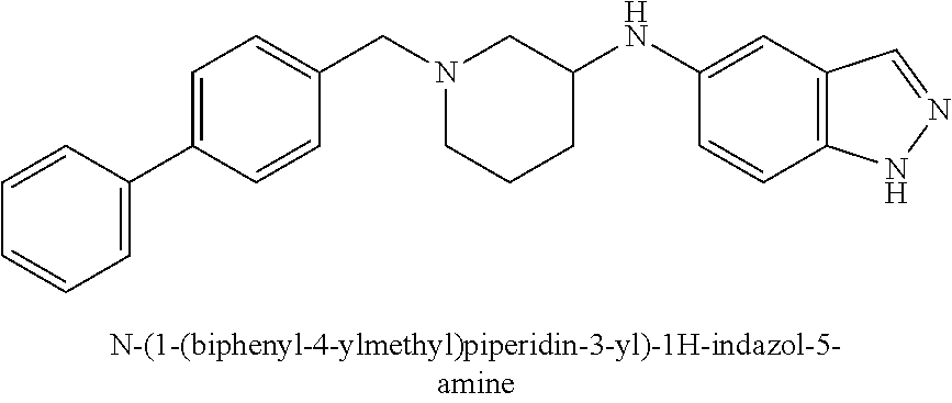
N1(CC2=CC=C(C3=CC=CC=C3)C=C2)CCCC(NC2=CC3=C(C=C2)NN=C3)C1
